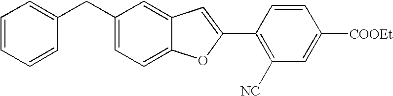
C1(C2=CC3=CC(CC4=CC=CC=C4)=CC=C3O2)=C([NC])C=C([COOEt])C=C1
